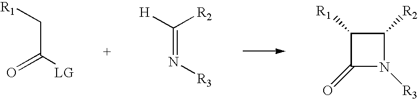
C(C(=O)[LG])[R1].C(=N[R3])([R2])[H].C1([R1])C(=O)N([R3])C1[R2]
